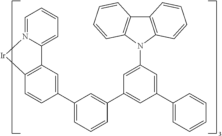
C12=CC=CC=N1[Ir]C1=C2C=C(C2=CC=CC(C3=CC(C4=CC=CC=C4)=CC(N4C5=C(C6=C4C=CC=C6)C=CC=C5)=C3)=C2)C=C1
